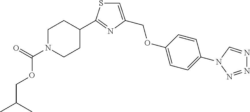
N1=NN(C2=CC=C(OCC3=CSC(C4CCN(C(=O)OCC(C)C)CC4)=N3)C=C2)C=N1
